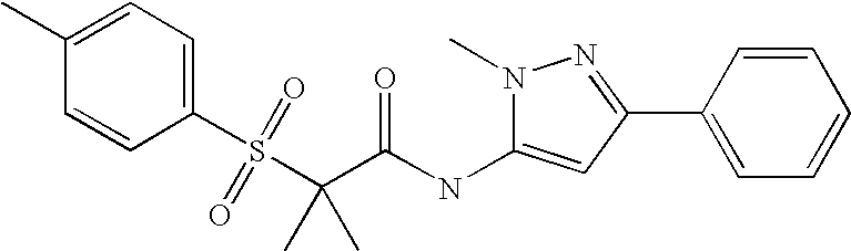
C1(C)=CC=C(S(C(C)(C(NC2=CC(C3=CC=CC=C3)=NN2C)=O)C)(=O)=O)C=C1
